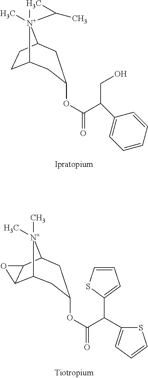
C12CCC([N+]13(C)CC3C)CC(OC(=O)C(CO)C1=CC=CC=C1)C2.C12C3C(C([N+]1(C)C)CC(OC(=O)C(C1=CC=CS1)C1=CC=CS1)C2)O3
